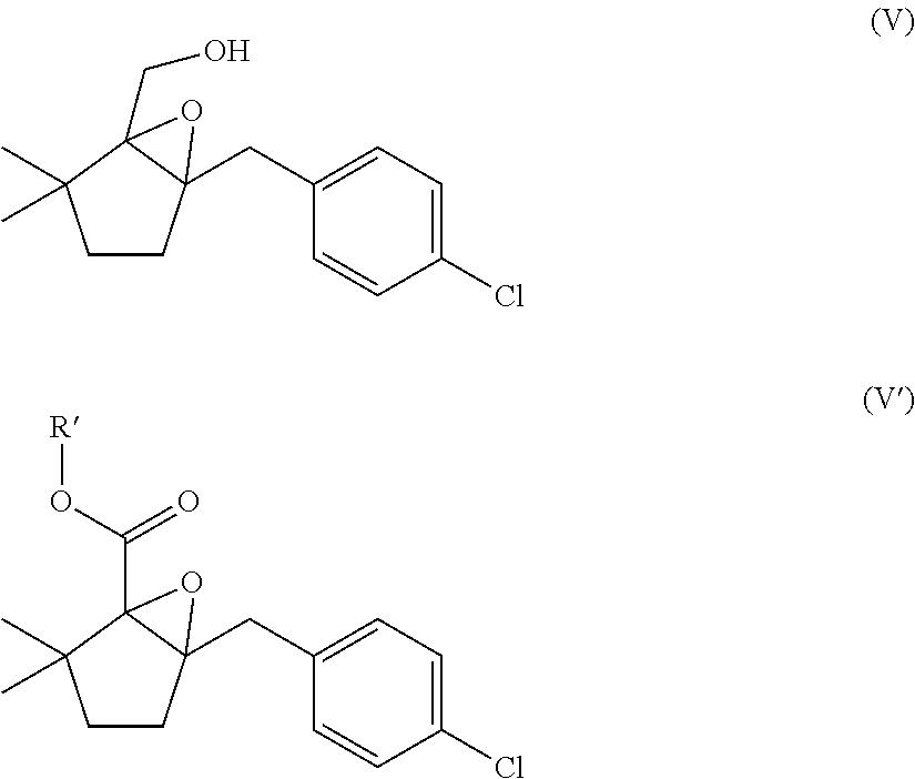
C1CC2(CC3=CC=C(Cl)C=C3)C(CO)(C1(C)C)O2.C1CC2(CC3=CC=C(Cl)C=C3)OC2(C(O[R])=O)C1(C)C
